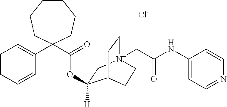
C1(NC(C[N+]23CCC(C(OC(C4(C5=CC=CC=C5)CCCCCC4)=O)([H])C2)CC3)=O)=CC=NC=C1.[Cl-]
